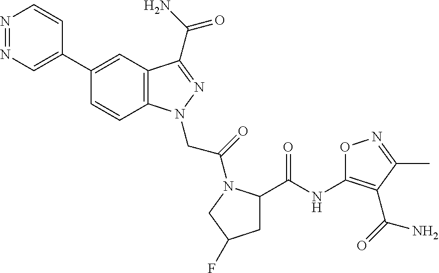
N1=NC=C(C2=CC3=C(C=C2)N(CC(=O)N2C(C(=O)NC4=C(C(N)=O)C(C)=NO4)CC(F)C2)N=C3C(N)=O)C=C1
